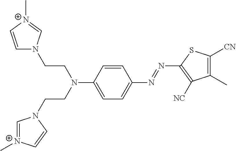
C1=[N+](C)C=CN1CCN(CCN1C=C[N+](C)=C1)C1=CC=C(N=NC2=C([NC])C(C)=C([CN])S2)C=C1
